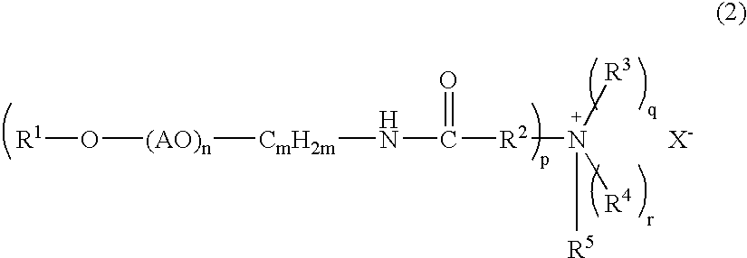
[CmH2m](NC([R2]N([R4])([R3])[R5])=O)[(AO)n]O[R1].[X-]
